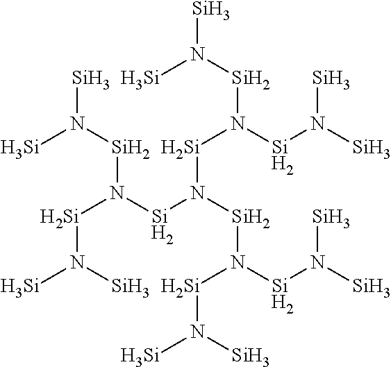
[Si](N([Si]N([Si]N([Si]N([Si])[Si])[Si]N([Si])[Si])[Si]N([Si]N([Si])[Si])[Si]N([Si])[Si])[Si]N([Si])[Si])N([Si])[Si]
